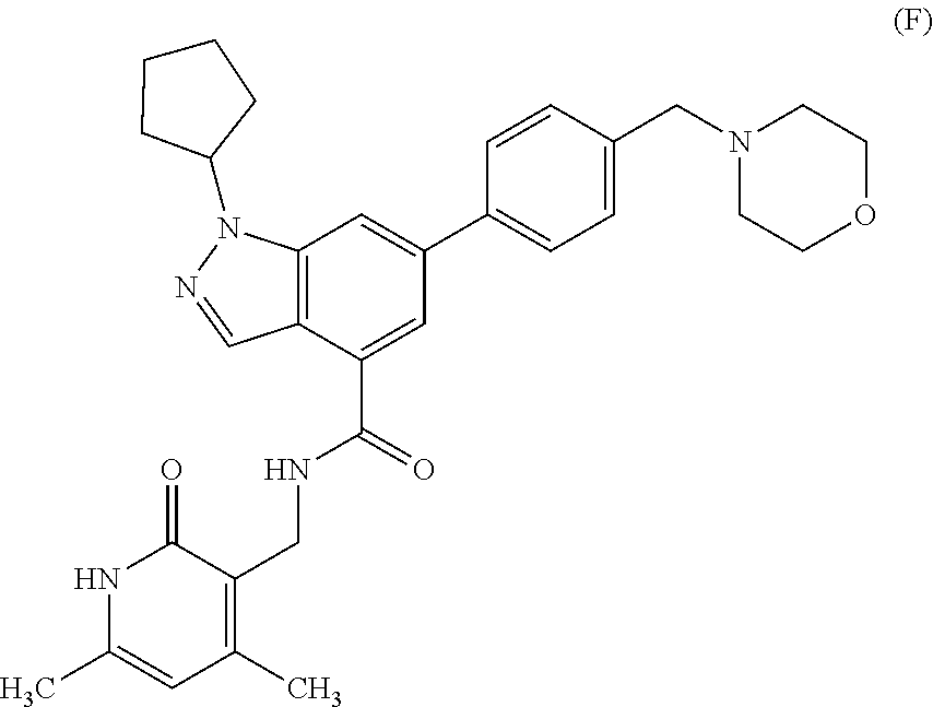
C12=C(C(C(NCC3=C(C)C=C(C)NC3=O)=O)=CC(C3=CC=C(CN4CCOCC4)C=C3)=C1)C=NN2C1CCCC1
